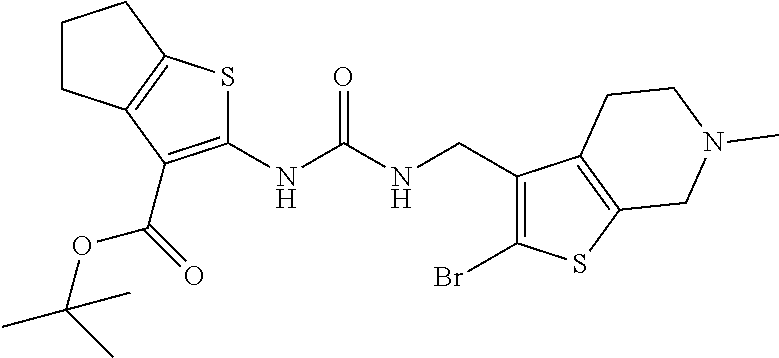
C1CC2=C(C1)SC(NC(NCC1=C(Br)SC3=C1CCN(C)C3)=O)=C2C(OC(C)(C)C)=O
